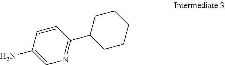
C1(N)=CN=C(C2CCCCC2)C=C1
